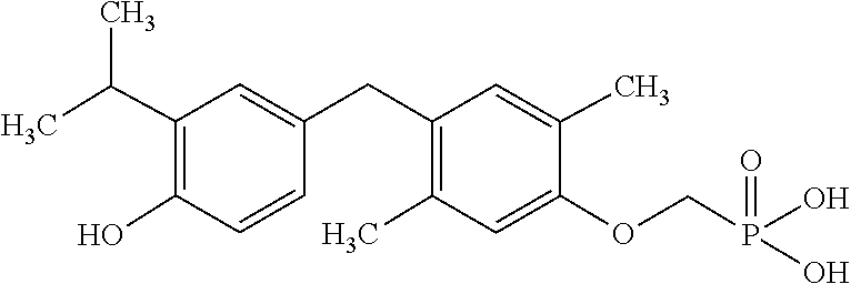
C1=C(CC2=C(C)C=C(OCP(O)(O)=O)C(C)=C2)C=CC(O)=C1C(C)C
